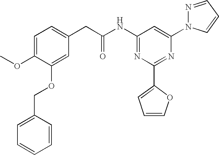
C1=C(OC)C(OCC2=CC=CC=C2)=CC(CC(NC2=NC(C3=CC=CO3)=NC(N3N=CC=C3)=C2)=O)=C1
